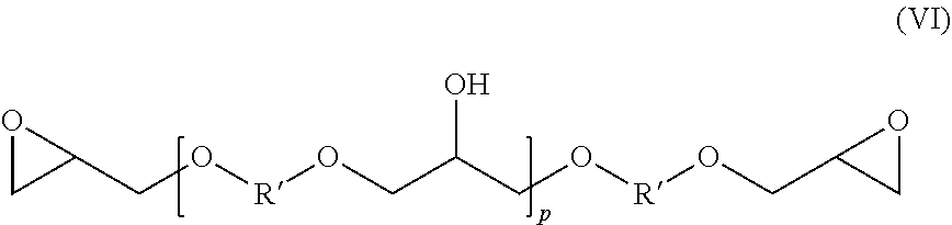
O1CC1CO[R]OCC(CO[R]OCC1CO1)O
